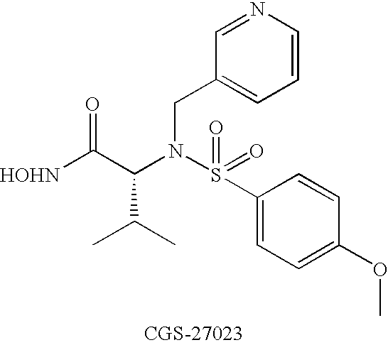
C1=NC=CC=C1CN(C(C([HOHN])=O)C(C)C)S(=O)(=O)C1=CC=C(OC)C=C1
